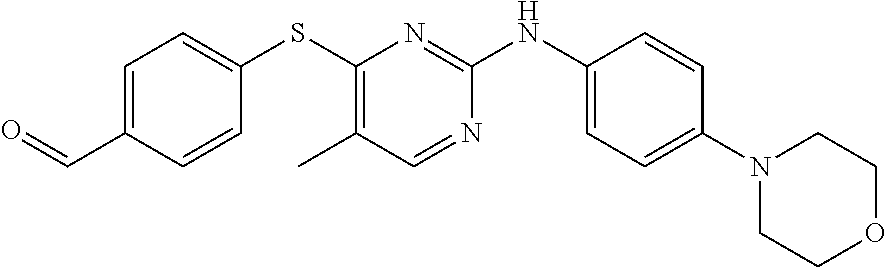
C1=C(C=O)C=CC(SC2=C(C)C=NC(NC3=CC=C(N4CCOCC4)C=C3)=N2)=C1
